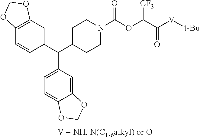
C1(C(C2CCN(C(OC(C([V][t-Bu])=O)[CF3])=O)CC2)C2=CC=C3C(=C2)OCO3)=CC2=C(C=C1)OCO2
